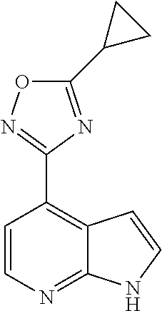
C1=CN=C2C(=C1C1=NOC(C3CC3)=N1)C=CN2
